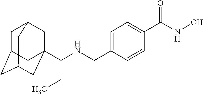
C1C2CC3CC(C(NCC4=CC=C(C(NO)=O)C=C4)CC)(CC1C3)C2
